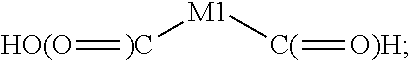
[)C]([M1][C(]=[O)H])=[HO(O]
